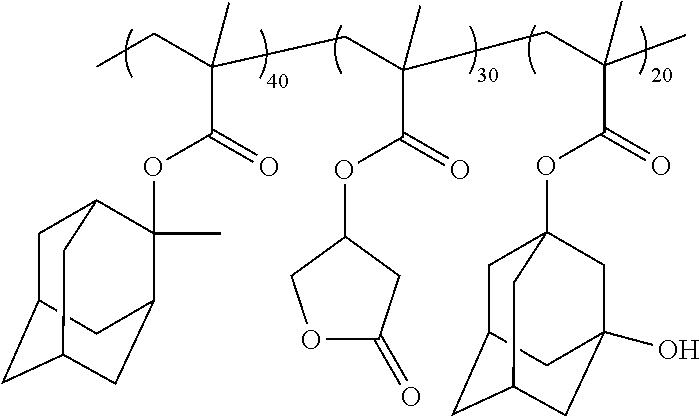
CCC(CC(CC(C)(C)C(OC12CC3CC(CC(O)(C1)C3)C2)=O)(C)C(=O)OC1COC(=O)C1)(C(=O)OC1(C)C2CC3CC(CC1C3)C2)C
